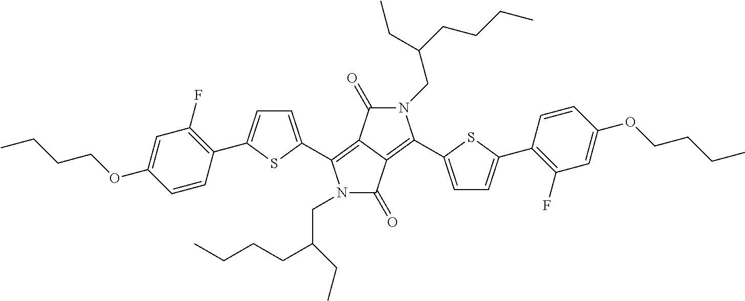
C1(C2=CC=C(C3=C4C(=C(C5=CC=C(C6=C(F)C=C(OCCCC)C=C6)S5)N(CC(CCCC)CC)C4=O)C(=O)N3CC(CCCC)CC)S2)=C(F)C=C(OCCCC)C=C1
